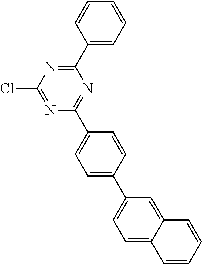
ClC1=NC(C2=CC=C(C3=CC=C4C(=C3)C=CC=C4)C=C2)=NC(C2=CC=CC=C2)=N1
